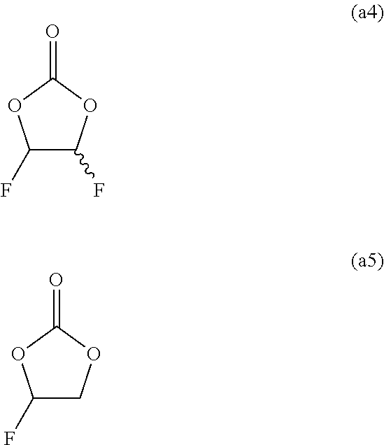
C1(F)C(F)OC(=O)O1.C1(F)COC(=O)O1
